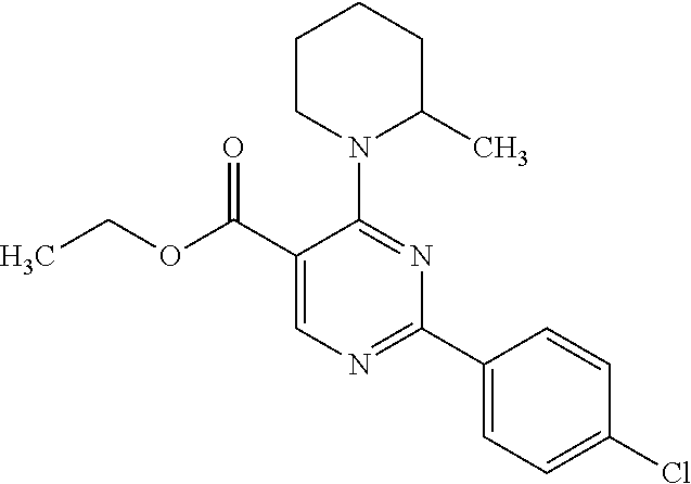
CCOC(C1=CN=C(C2=CC=C(Cl)C=C2)N=C1N1C(C)CCCC1)=O
